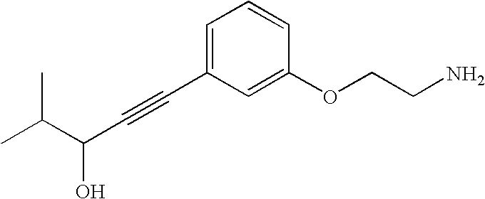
C1=C(C#CC(O)C(C)C)C=C(OCCN)C=C1
